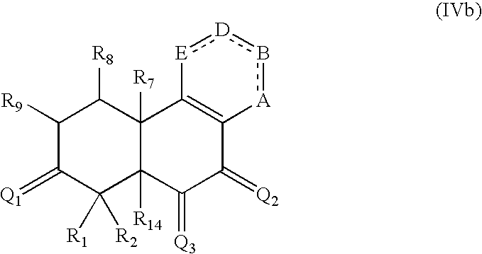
C1([R9])C(=[Q1])C([R1])([R2])C2([R14])C([R7])(C1[R8])C1=C(C(=[Q2])C2=[Q3])[A]b[D]:[E]1
